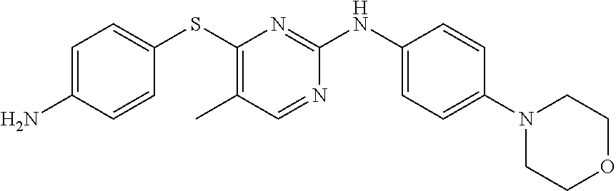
C1=C(N)C=CC(SC2=C(C)C=NC(NC3=CC=C(N4CCOCC4)C=C3)=N2)=C1
